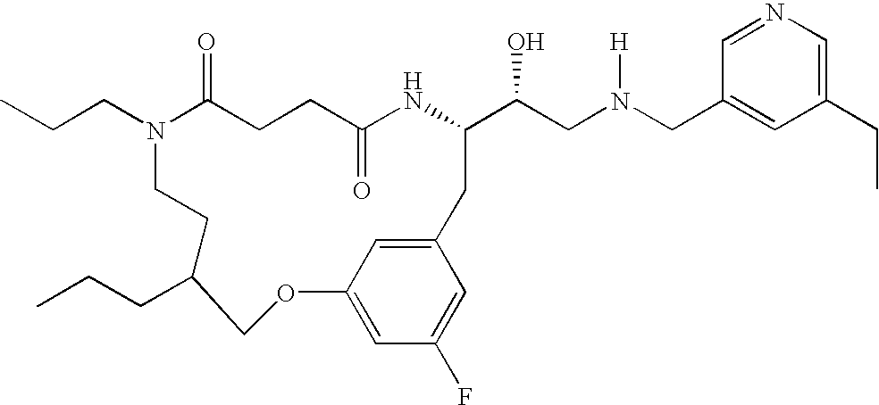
N1(CCC)C(=O)CCC(=O)NC(C(CN(CC2=CC(CC)=CN=C2)[H])O)CC2=CC(=CC(F)=C2)OCC(CCC)CC1
